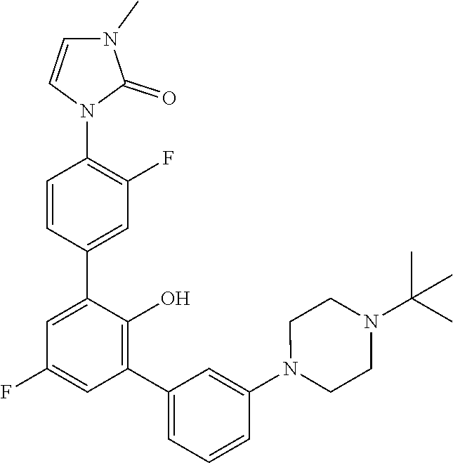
N1(C2=CC(C3=C(O)C(C4=CC(F)=C(N5C=CN(C)C5=O)C=C4)=CC(F)=C3)=CC=C2)CCN(C(C)(C)C)CC1
